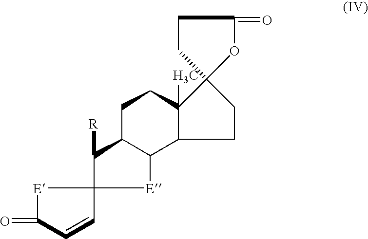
[E]1C(=O)C=CC12[E]C1C(C2[R])CCC2(C)C1CCC21CCC(=O)O1
